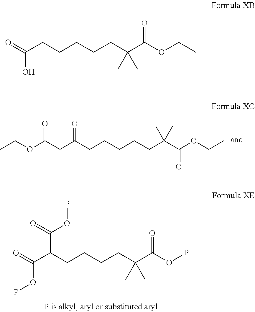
POC(C(C(OP)=O)CCCCC(C(OP)=O)(C)C)=O.CCOC(CC(CCCCCC(C(OCC)=O)(C)C)=O)=O.O=C(CCCCCC(C(OCC)=O)(C)C)O
